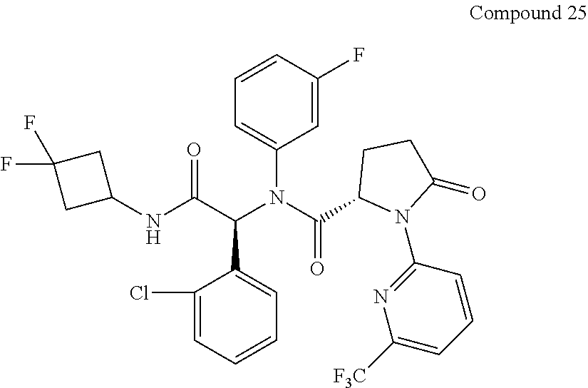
C1(F)=CC(N(C(C2N(C3=NC([F3C])=CC=C3)C(=O)CC2)=O)C(C(NC2CC(F)(F)C2)=O)C2=CC=CC=C2Cl)=CC=C1
